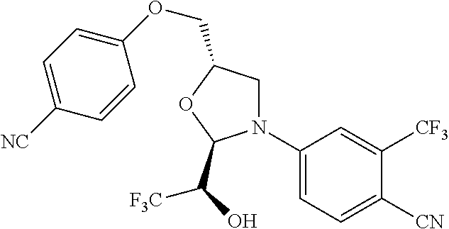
C1(OCC2CN(C3=CC=C([CN])C([CF3])=C3)C(C([F3C])O)O2)=CC=C([NC])C=C1
